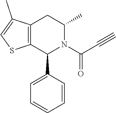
C12=C(CC(C)N(C(C#C)=O)C1C1=CC=CC=C1)C(C)=CS2
